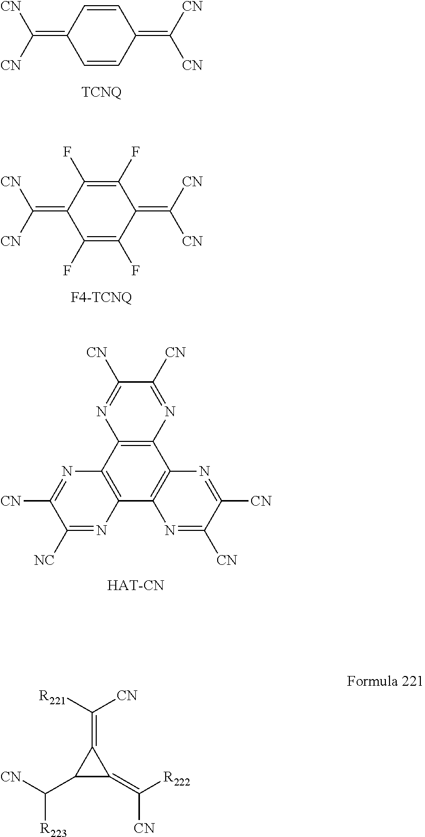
C1=CC(=C([CN])[CN])C=CC1=C([CN])[CN].C1(F)=C(F)C(=C([CN])[CN])C(F)=C(F)C1=C([CN])[CN].C1([CN])=NC2=C(N=C1[CN])C1=C(C3=C2N=C([CN])C([CN])=N3)N=C([NC])C([CN])=N1.C1(C([R223])[CN])C(=C([CN])[R222])C1=C([CN])[R221]
